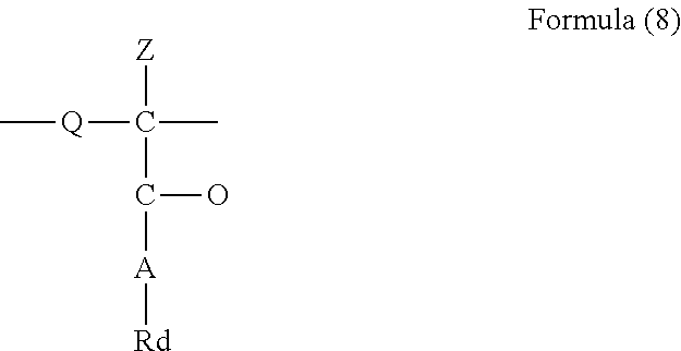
[Q](C(C)([Z])C(O)[A][Rd])C
